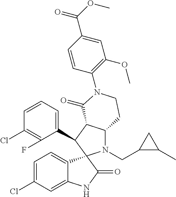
C1(C2C3C(N(CC4C(C)C4)C24C2=CC=C(Cl)C=C2NC4=O)CCN(C2=C(OC)C=C(C(OC)=O)C=C2)C3=O)=CC=CC(Cl)=C1F
